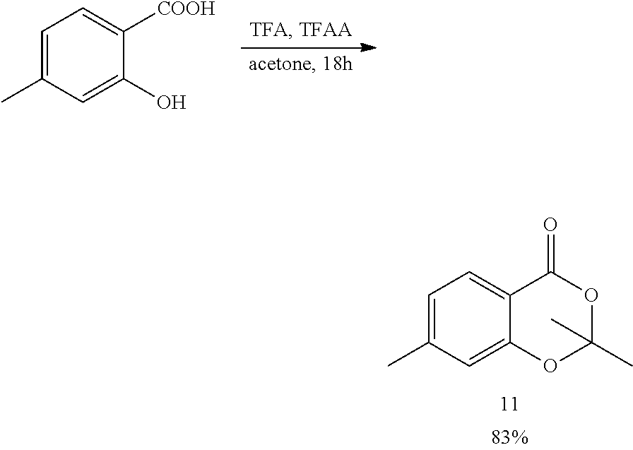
C1=C(C)C=C(O)C([COOH])=C1.C1=C(C)C=C2C(=C1)C(=O)OC(C)(C)O2
